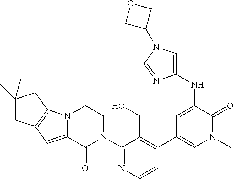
C12=C(N3C(=C1)C(=O)N(C1=NC=CC(C4=CN(C)C(=O)C(NC5=CN(C6COC6)C=N5)=C4)=C1CO)CC3)CC(C)(C)C2
